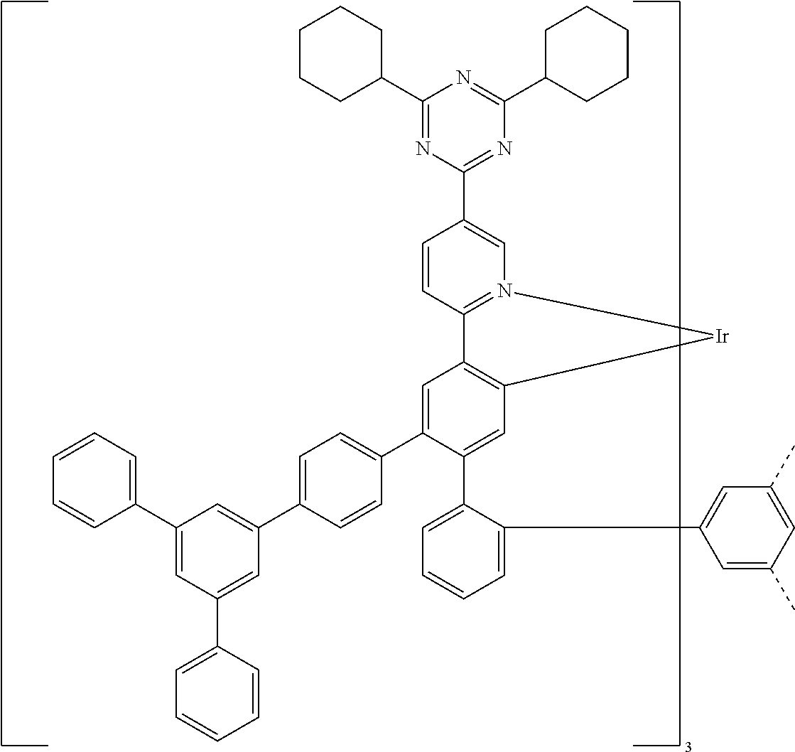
C1(C2=CC3=C(C=C2C2=CC=CC=C2C2=CC(C)=CC(C)=C2)[Ir]N2=C3C=CC(C3=NC(C4CCCCC4)=NC(C4CCCCC4)=N3)=C2)=CC=C(C2=CC(C3=CC=CC=C3)=CC(C3=CC=CC=C3)=C2)C=C1
